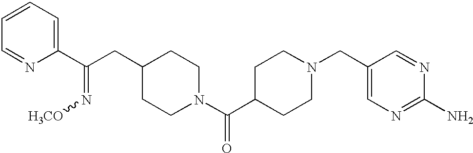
C(CC1CCN(C(C2CCN(CC3=CN=C(N)N=C3)CC2)=O)CC1)(C1=CC=CC=N1)=N[H3CO]
